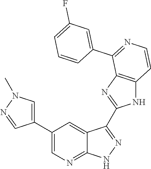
C1(C2=CN=C3C(=C2)C(C2=NC4=C(N2)C=CN=C4C2=CC(F)=CC=C2)=N[N H]3)=CN(C)N=C1
